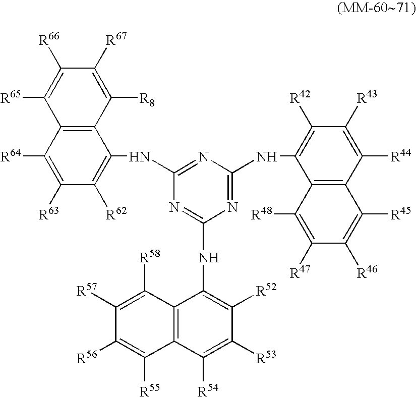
N1=C(NC2=C([R42])C([R43])=C([R44])C3=C2C([R48])=C([R47])C([R46])=C3[R45])N=C(NC2=C([R62])C([R63])=C([R64])C3=C2C([R8])=C([R67])C([R66])=C3[R65])N=C1NC1=C([R52])C([R53])=C([R54])C2=C1C([R58])=C([R57])C([R56])=C2[R55]
